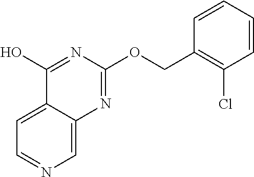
C1=C2C(=CC=N1)C(O)=NC(OCC1=C(Cl)C=CC=C1)=N2
